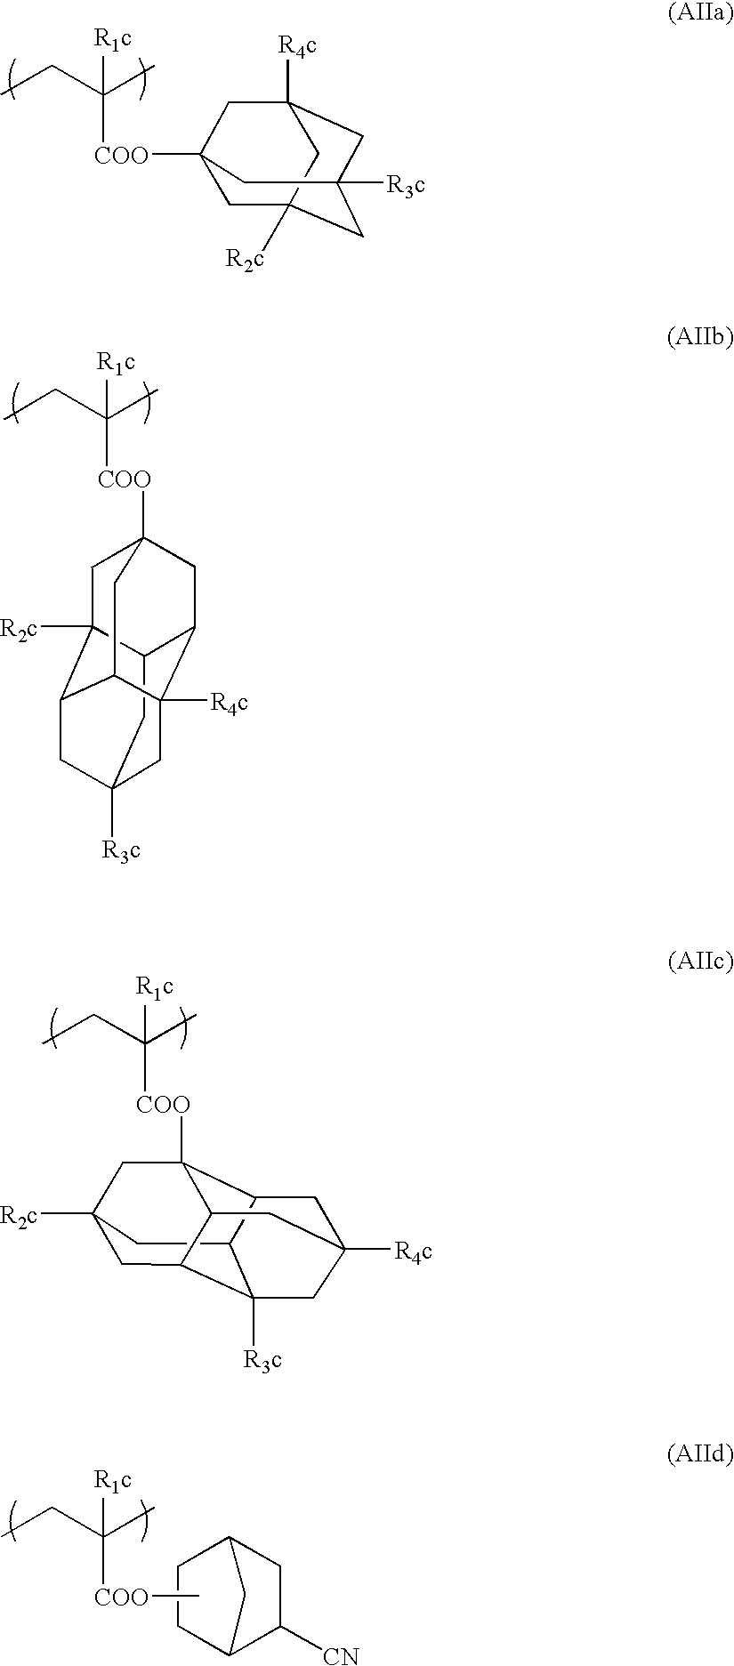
C1C2([R2c])CC3([R3c])CC([R4c])(CC1([COO]C(CC)(C)[R1c])C3)C2.C12CC3([R3c])CC4C1([R2c])CC1([COO]C([R1c])(CC)C)CC2C([R4c])(C4C1)C3.C1C2([R2c])CC3([COO]C(CC)(C)[R1c])C4C(C5([R3c])CC([R4c])(C4)CC3C15)C2.C12C([CN])CC(C1)CC2.C[COO]C(CC)(C)[R1c]
